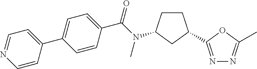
C1=CC(C2=CC=C(C(=O)N(C)C3CCC(C4=NN=C(C)O4)C3)C=C2)=CC=N1
